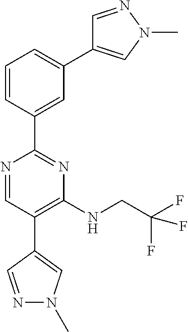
N1=CC(C2=CN(C)N=C2)=C(NCC(F)(F)F)N=C1C1=CC(C2=CN(C)N=C2)=CC=C1
